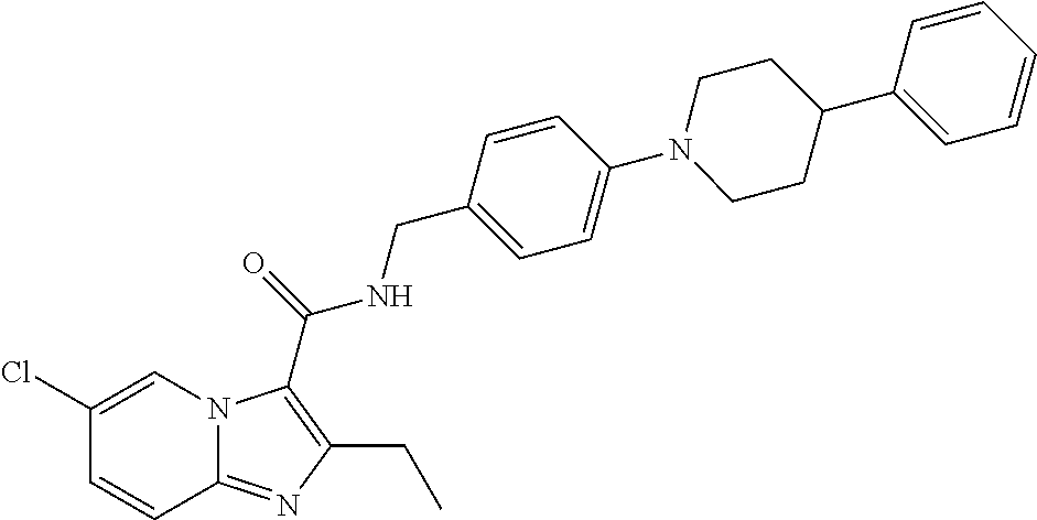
C1(Cl)=CN2C(=NC(CC)=C2C(=O)NCC2=CC=C(N3CCC(C4=CC=CC=C4)CC3)C=C2)C=C1
